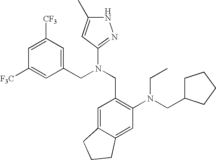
[F3C]C1=CC(CN(CC2=C(N(CC3CCCC3)CC)C=C3C(=C2)CCC3)C2=NNC(C)=C2)=CC([CF3])=C1
